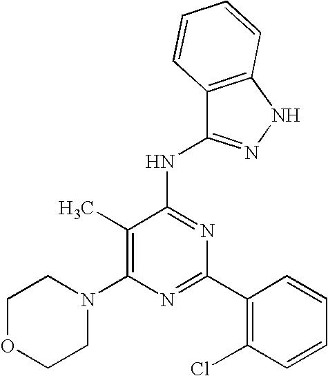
C1(C)=C(N2CCOCC2)N=C(C2=C(Cl)C=CC=C2)N=C1NC1=NNC2=C1C=CC=C2
